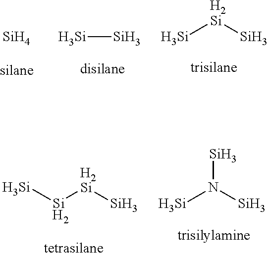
[Si].[Si][Si].[Si][H2Si][Si].[Si][Si][H2Si][Si].[Si]N([Si])[Si]
